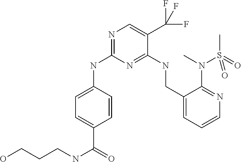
C1=C(NC2=NC=C(C(F)(F)F)C(NCC3=CC=CN=C3N(C)S(C)(=O)=O)=N2)C=CC(C(=O)NCCCO)=C1
